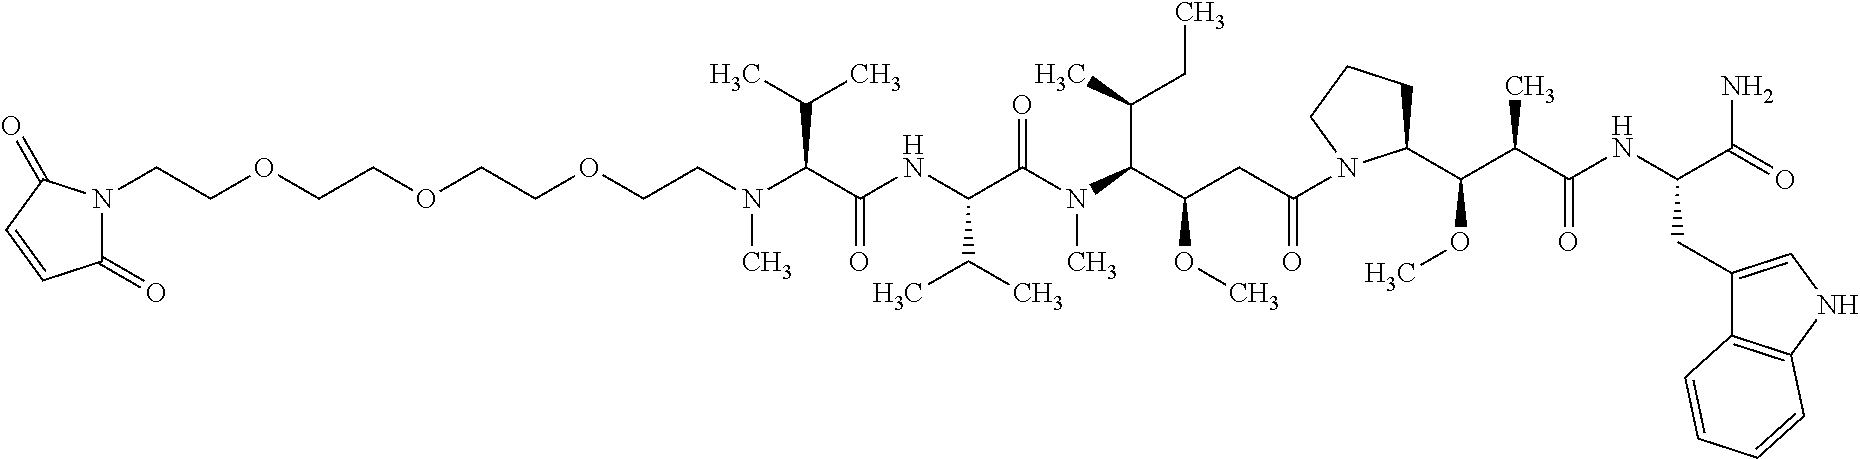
C1(=O)C=CC(=O)N1CCOCCOCCOCCN(C(C(NC(C(N(C(C(CC(=O)N1C(C(OC)C(C)C(=O)NC(C(N)=O)CC2=CNC3=C2C=CC=C3)CCC1)OC)C(CC)C)C)=O)C(C)C)=O)C(C)C)C
